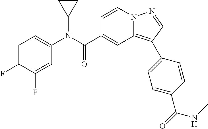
C1=CN2C(=C(C3=CC=C(C(=O)NC)C=C3)C=N2)C=C1C(N(C1=CC=C(F)C(F)=C1)C1CC1)=O
